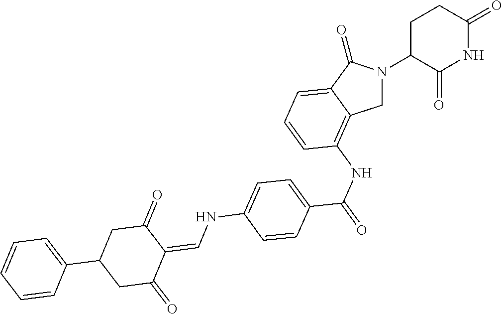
C1N(C2C(=O)NC(=O)CC2)C(=O)C2=CC=CC(NC(C3=CC=C(NC=C4C(=O)CC(C5=CC=CC=C5)CC4=O)C=C3)=O)=C12
